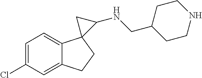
C1(Cl)=CC=C2C(=C1)CCC21C(NCC2CCNCC2)C1
